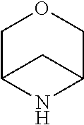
C1C2NC(CO1)C2
